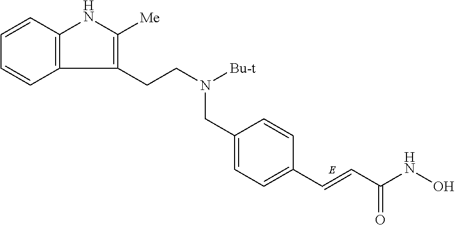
C1=CC2=C(C=C1)C(CCN(CC1=CC=C(C=CC(NO)=O)C=C1)[Bu-t])=C([Me])N2
